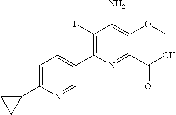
C1(C(O)=O)=NC(C2=CC=C(C3CC3)N=C2)=C(F)C(N)=C1OC
